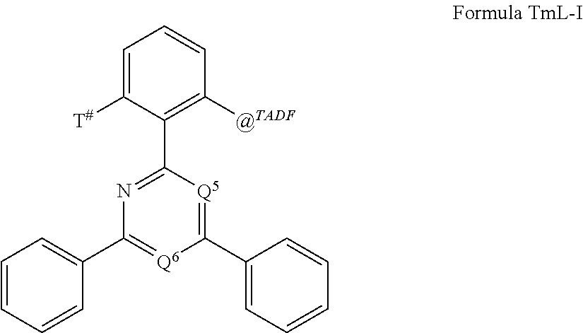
C1=C([T#])C(C2=NC(C3=CC=CC=C3)=[Q6]C(C3=CC=CC=C3)=[Q5]2)=C([@TADF])C=C1
